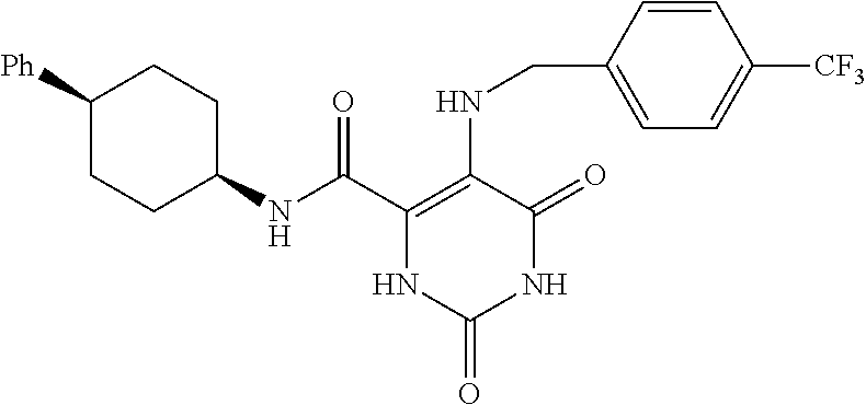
C(C1=C(NCC2=CC=C([CF3])C=C2)C(=O)NC(=O)N1)(=O)NC1CCC([Ph])CC1
